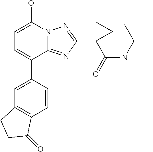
C1(C2=CC=C(O)N3C2=NC(C2(C(NC(C)C)=O)CC2)=N3)=CC2=C(C=C1)C(=O)CC2
